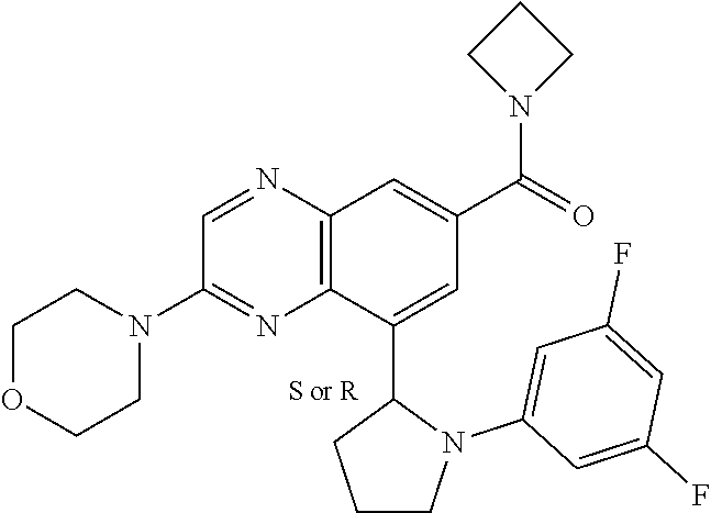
C1=NC2=C(N=C1N1CCOCC1)C(C1CCCN1C1=CC(F)=CC(F)=C1)=CC(C(N1CCC1)=O)=C2
